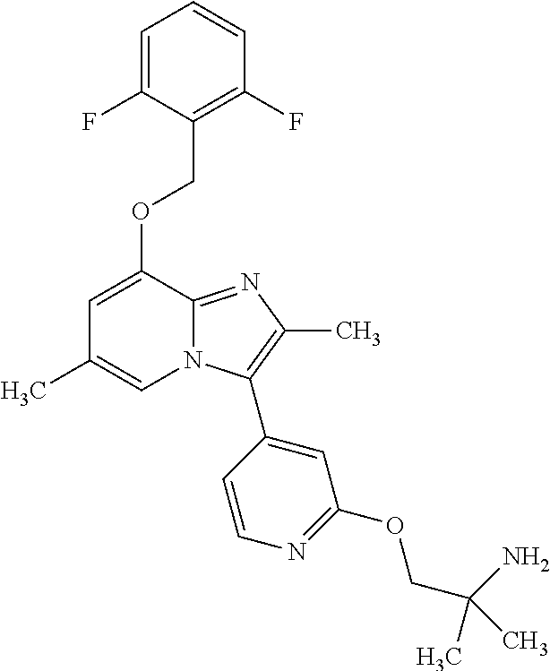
C1=C(F)C(COC2=CC(C)=CN3C2=NC(C)=C3C2=CC(OCC(N)(C)C)=NC=C2)=C(F)C=C1
